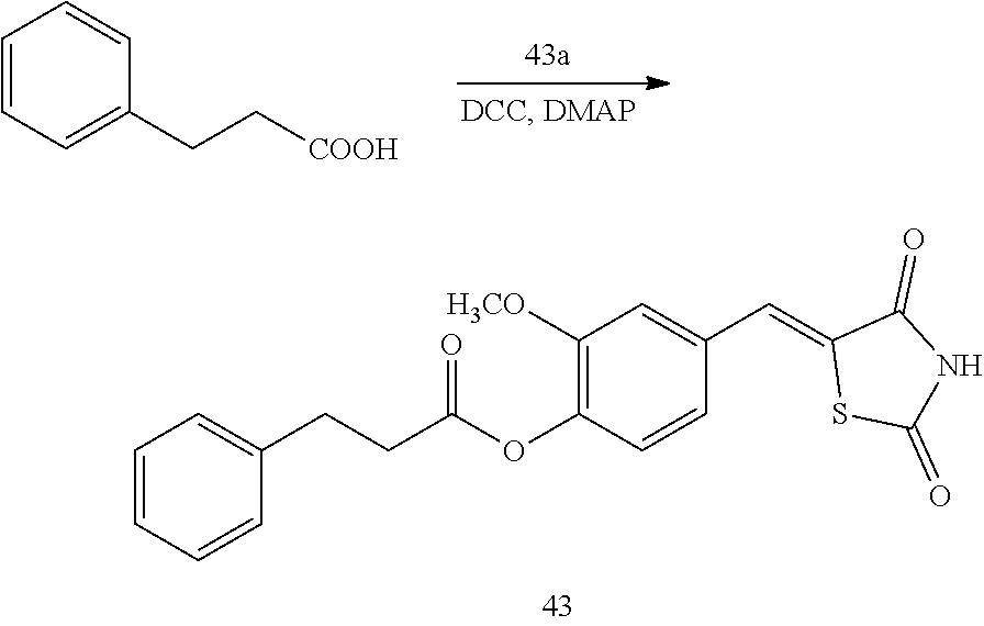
C1=C(CC[COOH])C=CC=C1.C1(CCC(OC2=C([H3CO])C=C(C=C3SC(=O)NC3=O)C=C2)=O)=CC=CC=C1
